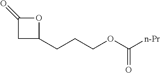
C1C(CCCOC([n-Pr])=O)OC1=O
